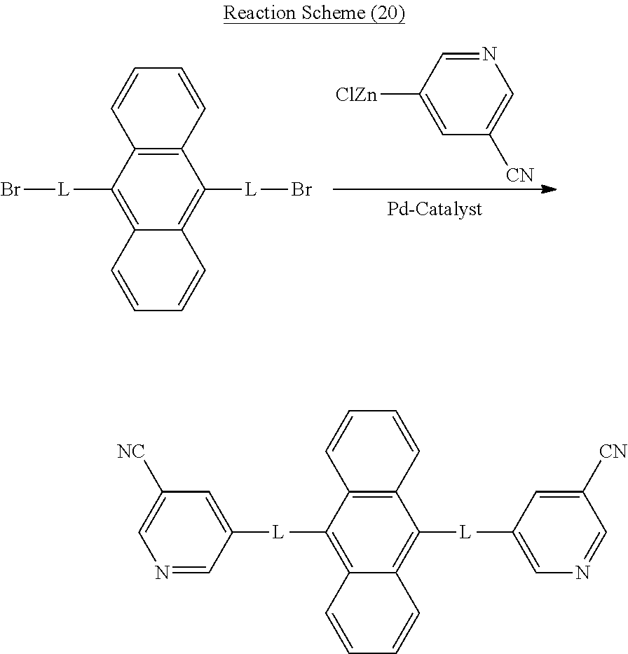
N1=CC([ClZn])=CC([CN])=C1.C12=C(C([L]Br)=C3C(=C1[L]Br)C=CC=C3)C=CC=C2.C12=C(C([L]C3=CC([NC])=CN=C3)=C3C(=C1[L]C1=CN=CC([CN])=C1)C=CC=C3)C=CC=C2
